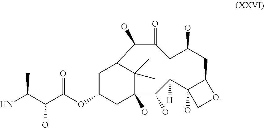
C12C([H])(C3(O)C(CC1O)OC3)C(O)C1(O)C(C)(C)C(C(O)C2=O)CC(OC(C(C(N)C)O)=O)C1
